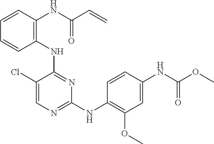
C1(NC2=C(NC(C=C)=O)C=CC=C2)=NC(NC2=C(OC)C=C(NC(OC)=O)C=C2)=NC=C1Cl
